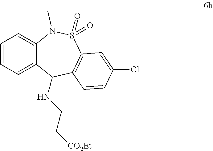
C1=CC=C2C(=C1)N(C)S(=O)(=O)C1=C(C2NCC[CO2Et])C=CC(Cl)=C1
